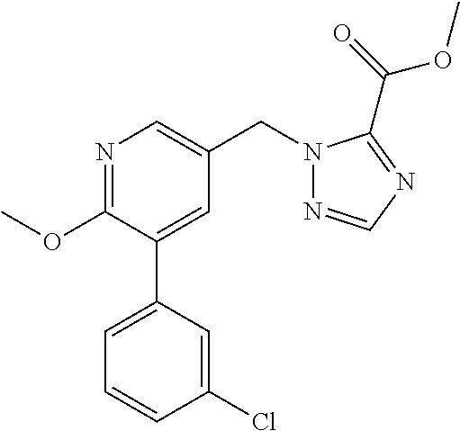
C1(OC)=NC=C(CN2N=CN=C2C(=O)OC)C=C1C1=CC=CC(Cl)=C1
